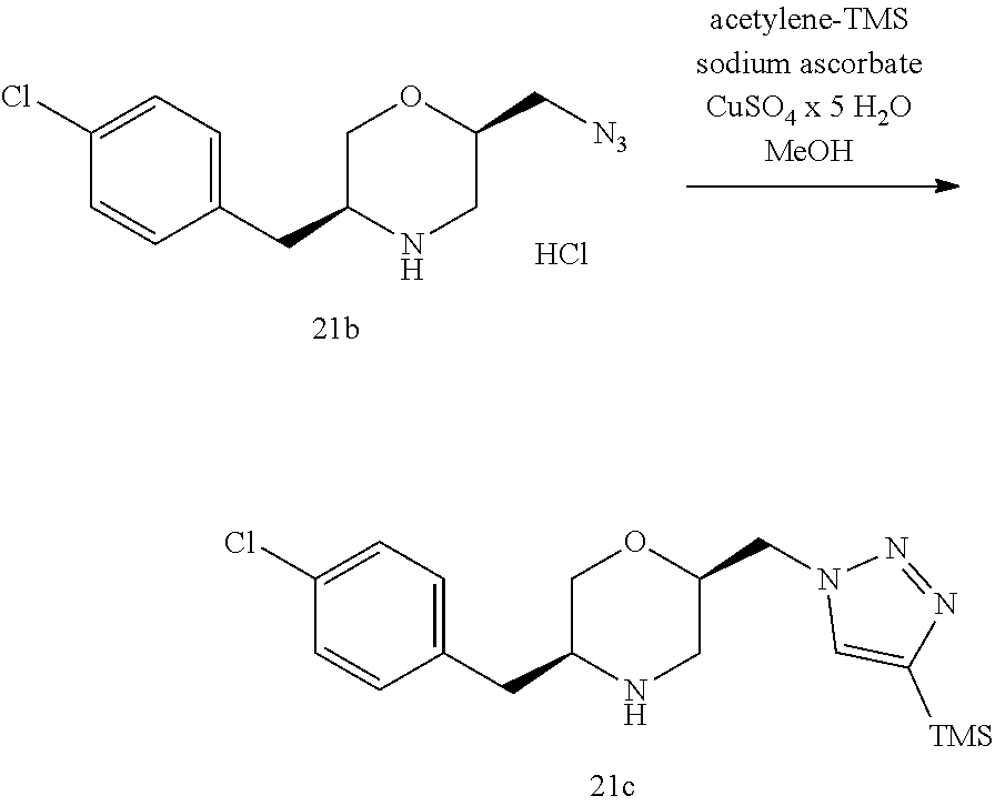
C1=C(Cl)C=CC(CC2NCC(CN3C=C([TMS])N=N3)OC2)=C1.C1=C(Cl)C=CC(CC2NCC(C[N3])OC2)=C1.Cl
